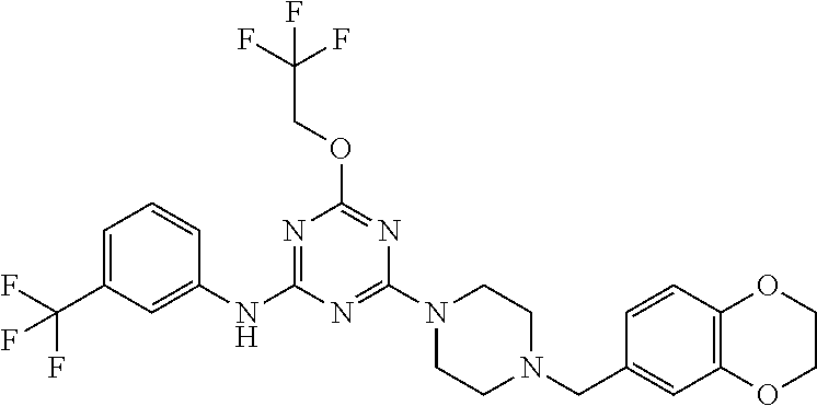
FC(C1=CC=CC(NC2=NC(OCC(F)(F)F)=NC(N3CCN(CC4=CC5=C(C=C4)OCCO5)CC3)=N2)=C1)(F)F
